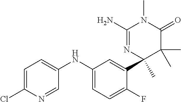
C1=C(Cl)N=CC(NC2=CC=C(F)C(C3(C)N=C(N)N(C)C(=O)C3(C)C)=C2)=C1
